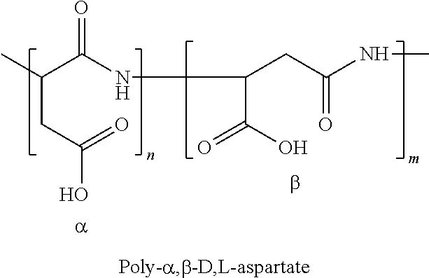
C(CC(=O)O)(C(NC(C(O)=O)CC(NC)=O)=O)C.[a].b
